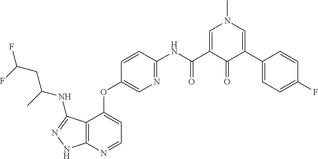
C12=C(N=CC=C1OC1=CN=C(NC(C3=CN(C)C=C(C4=CC=C(F)C=C4)C3=O)=O)C=C1)NN=C2NC(CC(F)F)C
